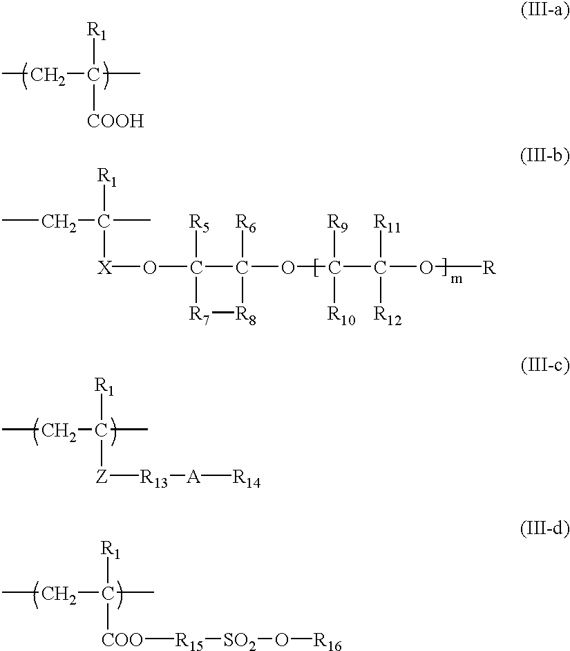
CCC([R1])([COOH])C.CCC([R1])(C)[Z][R13][A][R14].CCC([R1])([COO][R15][SO2]O[R16])C.CCC([R1])([X]OC1([R5])[R7][R8]C1([R6])OC([R9])([R10])C([R11])([R12])O[R])C
